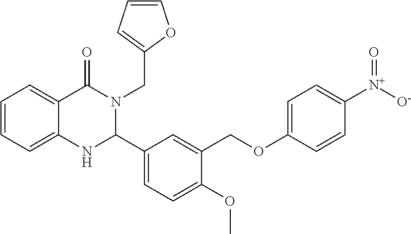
C1=CC=C2C(=C1)C(=O)N(CC1=CC=CO1)C(C1=CC=C(OC)C(COC3=CC=C([N+]([O-])=O)C=C3)=C1)N2
